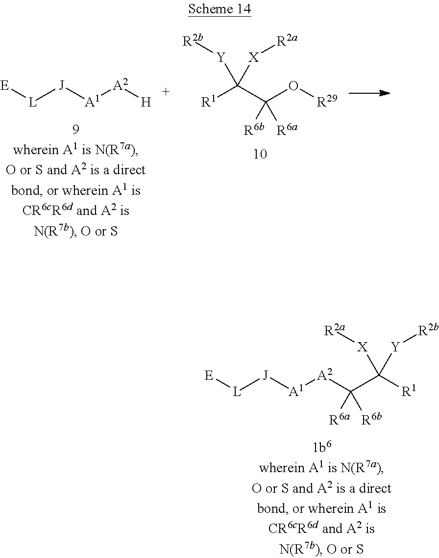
[L]([J][A1][A2][H])[E].O(C([R6b])([R6a])C([R1])([Y][R2b])[X][R2a])[R29].[L]([J][A1][A2]C([R6b])([R6a])C([R1])([Y][R2b])[X][R2a])[E]
